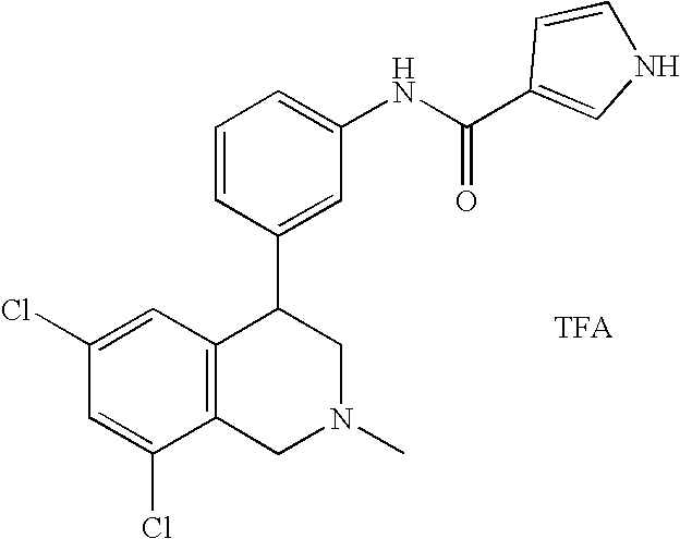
C1(Cl)=CC(Cl)=CC2=C1CN(C)CC2C1=CC(NC(=O)C2=CNC=C2)=CC=C1
